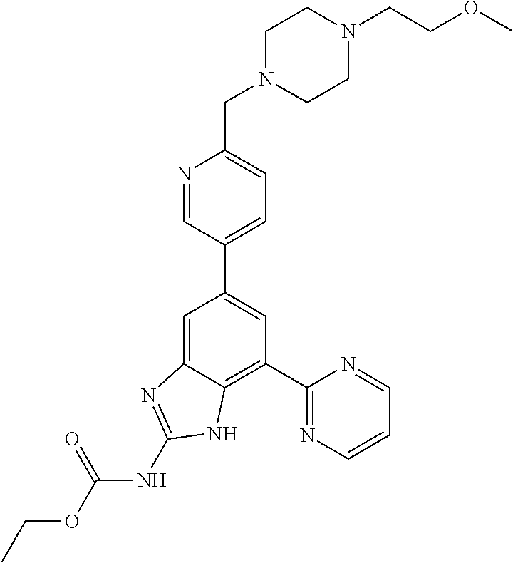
C1=C2C(=C(C3=NC=CC=N3)C=C1C1=CC=C(CN3CCN(CCOC)CC3)N=C1)NC(NC(OCC)=O)=N2
